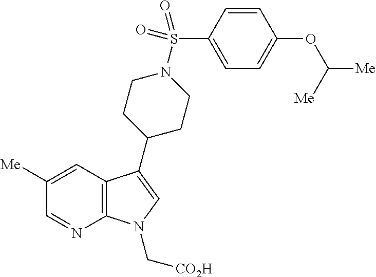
C12=C(C(C3CCN(S(C4=CC=C(OC([Me])[Me])C=C4)(=O)=O)CC3)=CN1C[CO2H])C=C([Me])C=N2
